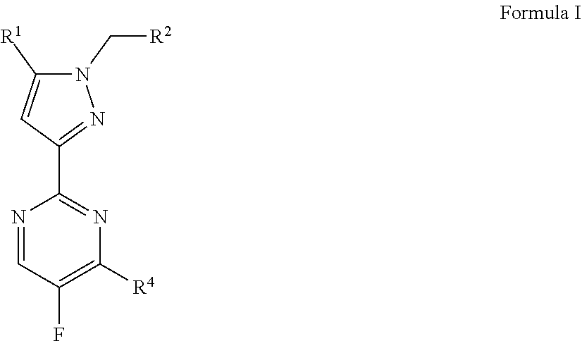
C1=NC(C2=NN(C[R2])C([R1])=C2)=NC([R4])=C1F
